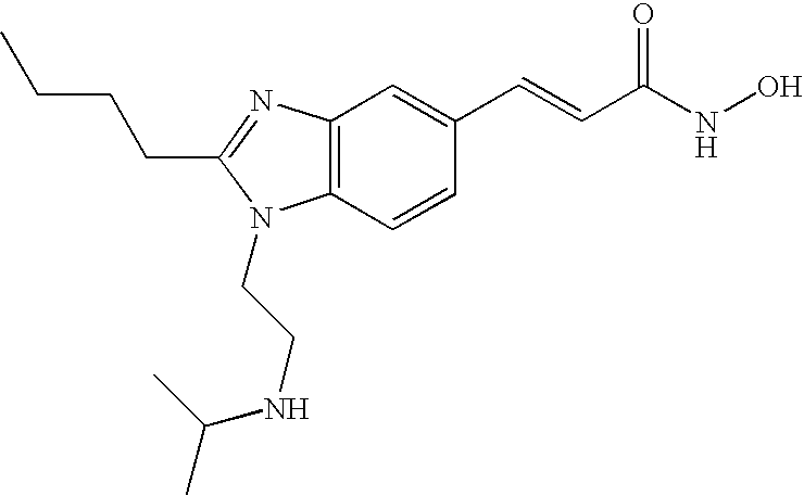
C12=C(N=C(CCCC)N1CCNC(C)C)C=C(C=CC(NO)=O)C=C2
